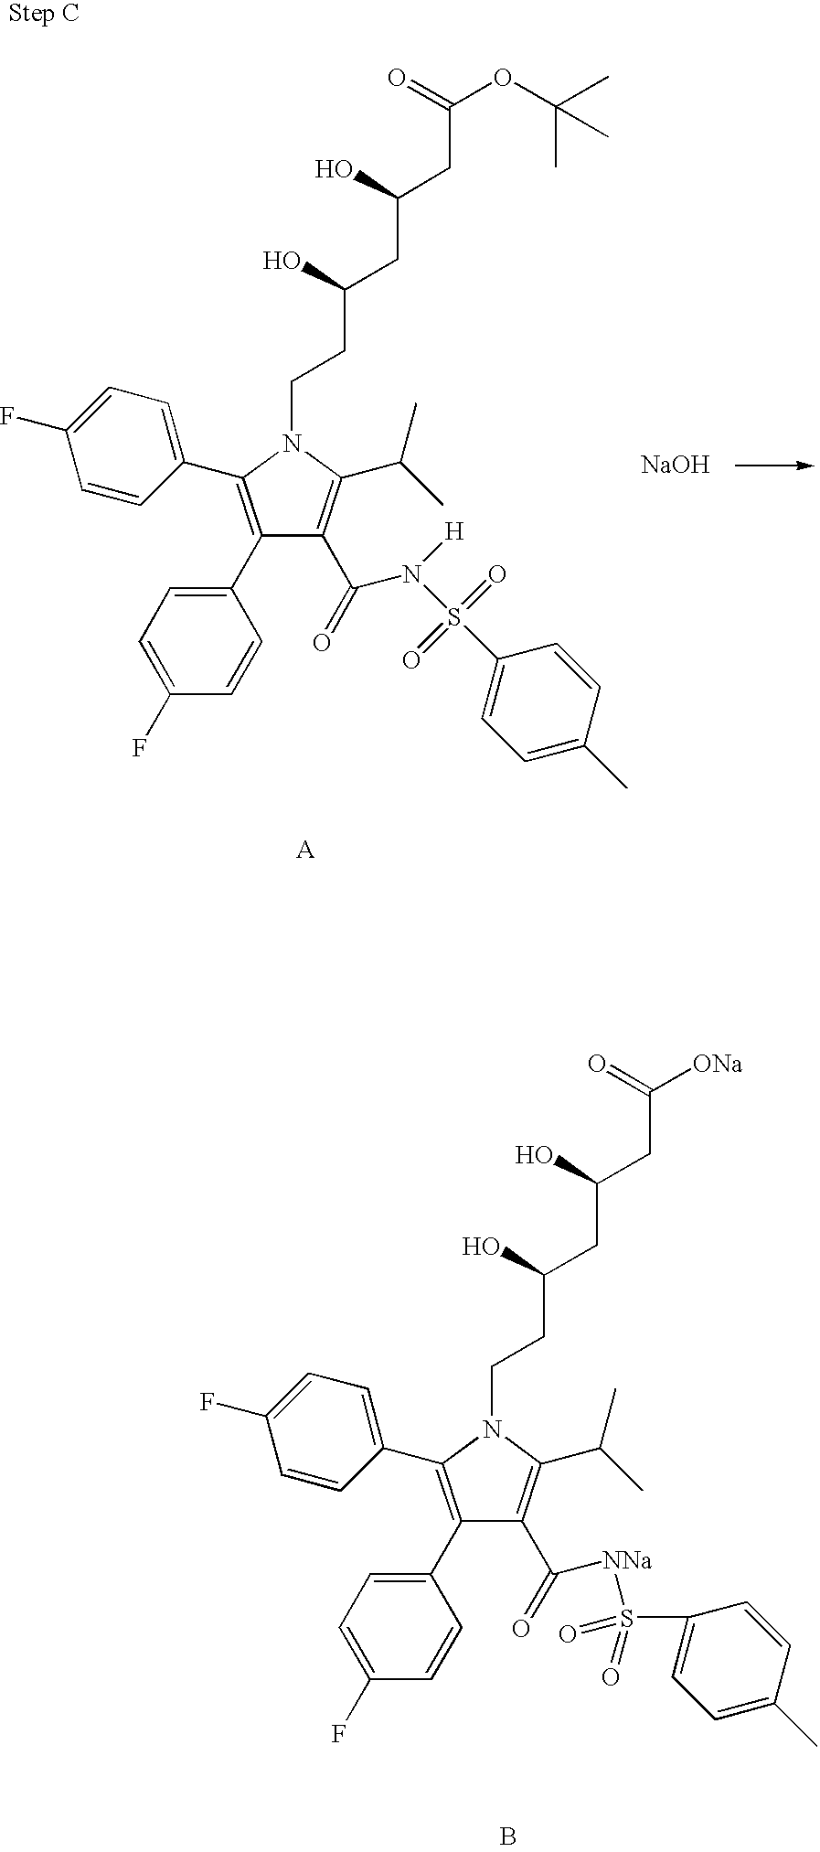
[NaOH].C1(C2=CC=C(F)C=C2)=C(C2=CC=C(F)C=C2)N(CCC(CC(CC(OC(C)(C)C)=O)O)O)C(C(C)C)=C1C(=O)N(S(=O)(=O)C1=CC=C(C)C=C1)[H].B.C1(C2=CC=C(F)C=C2)=C(C2=CC=C(F)C=C2)N(CCC(CC(CC([ONa])=O)O)O)C(C(C)C)=C1C(=O)[NNa]S(=O)(=O)C1=CC=C(C)C=C1
